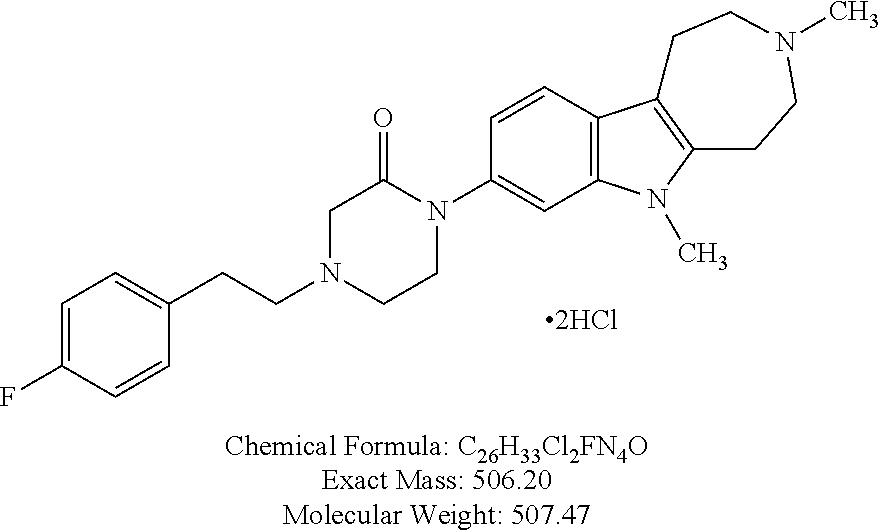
C1=C(F)C=CC(CCN2CCN(C3=CC4=C(C=C3)C3=C(N4C)CCN(C)CC3)C(=O)C2)=C1
